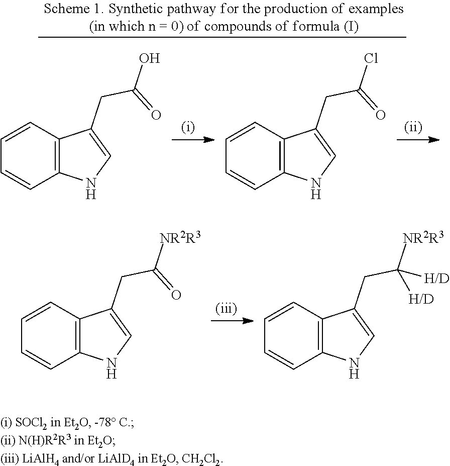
C1=CC=CC2=C1C(CC(=O)O)=CN2.C1=CC=CC2=C1C(CC(=O)Cl)=CN2.C1=CC=CC2=C1C(CC(=O)[NR2R3])=CN2.C1=CC=CC2=C1C(CC([NR2R3])([H/D])[H/D])=CN2
